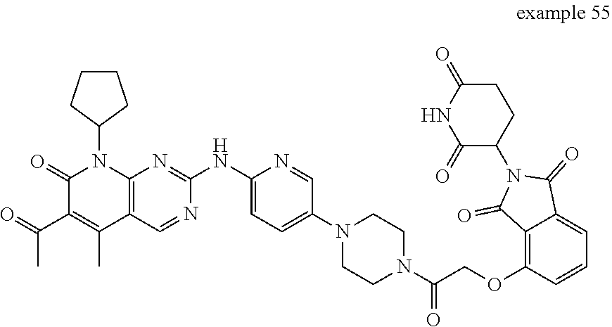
N1(C2=CC=C(NC3=NC4=C(C(C)=C(C(C)=O)C(=O)N4C4CCCC4)C=N3)N=C2)CCN(C(=O)COC2=C3C(=O)N(C4C(=O)NC(=O)CC4)C(=O)C3=CC=C2)CC1
